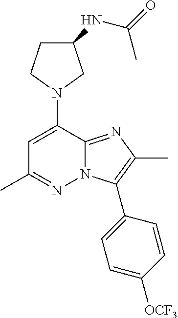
C1C(NC(=O)C)CN(C2=CC(C)=NN3C2=NC(C)=C3C2=CC=C([OCF3])C=C2)C1
